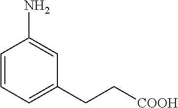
C1=CC=C(CC[COOH])C=C1N
